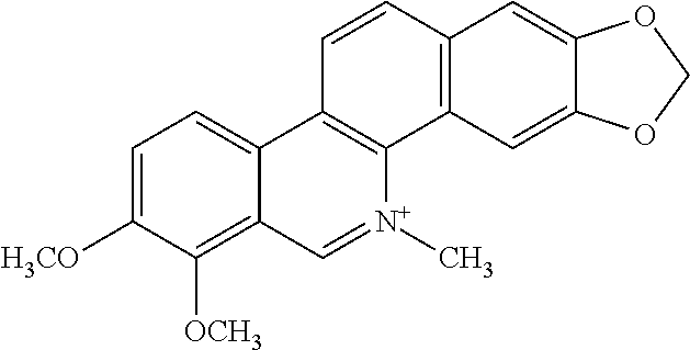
C1=C([H3CO])C([OCH3])=C2C(=C1)C1=C([N+](C)=C2)C2=C(C=C1)C=C1C(=C2)OCO1
